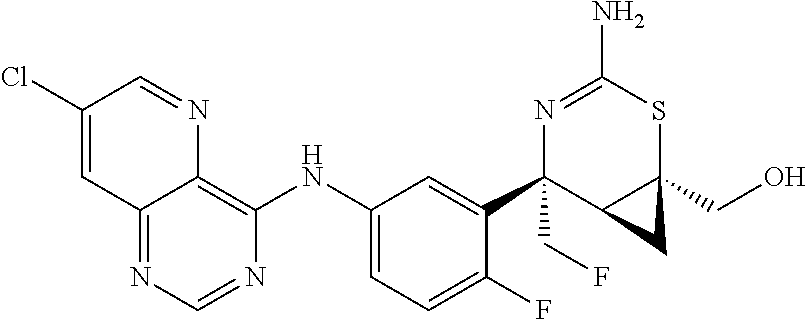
C12=NC=NC(NC3=CC=C(F)C(C4(CF)C5C(CO)(SC(N)=N4)C5)=C3)=C1N=CC(Cl)=C2
